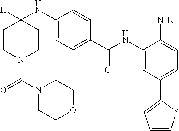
C1CN(C(N2CCOCC2)=O)CCC1(NC1=CC=C(C(NC2=CC(C3=CC=CS3)=CC=C2N)=O)C=C1)[H]
